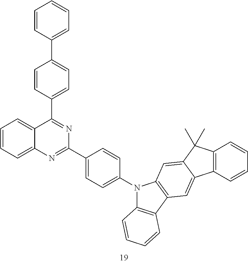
C1=CC(C2=CC=C(C3=NC(C4=CC=C(N5C6=C(C7=C5C=C5C(=C7)C7=C(C5(C)C)C=CC=C7)C=CC=C6)C=C4)=NC4=CC=CC=C34)C=C2)=CC=C1
